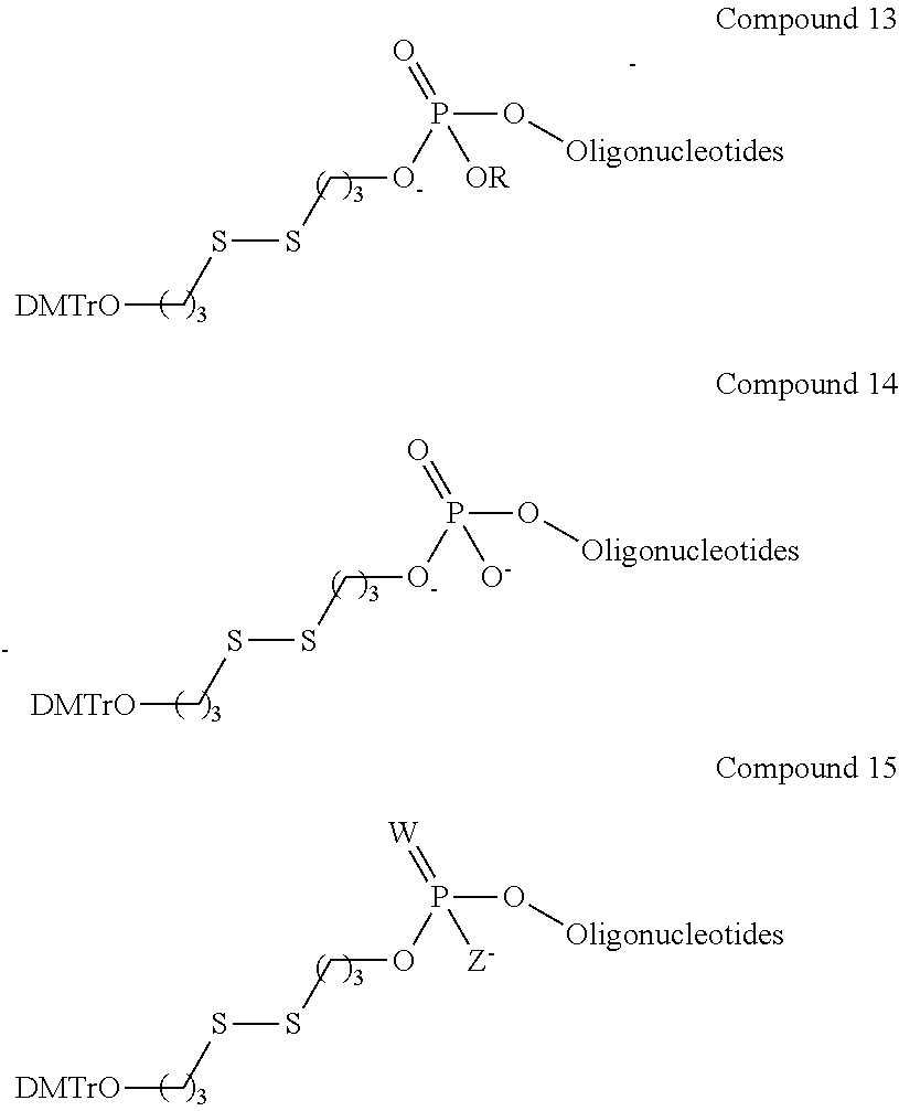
[DMTrO]CSSC[O-]P(O[Oligonucleotides])(=O)[OR].[DMTrO]CSSC[O-]P(O[Oligonucleotides])(=O)[O-].[DMTrO]CSSCOP(O[Oligonucleotides])(=[W])[Z-]
